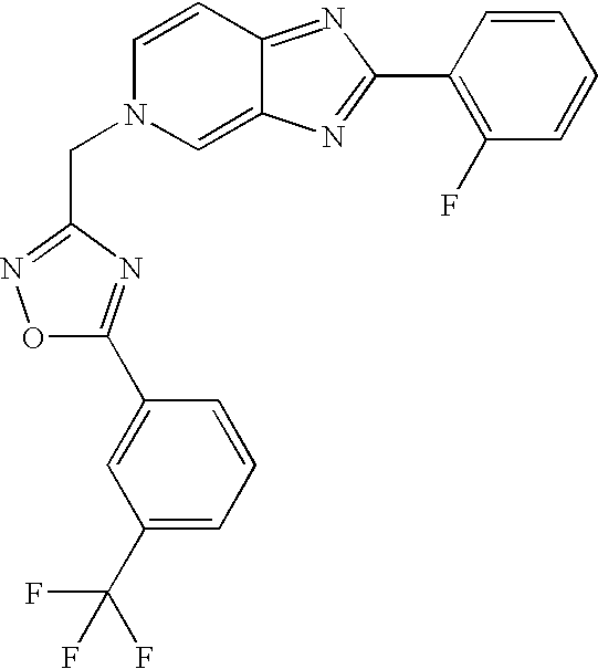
O1C(C2=CC(C(F)(F)F)=CC=C2)=NC(CN2C=C3C(=NC(C4=C(F)C=CC=C4)=N3)C=C2)=N1
